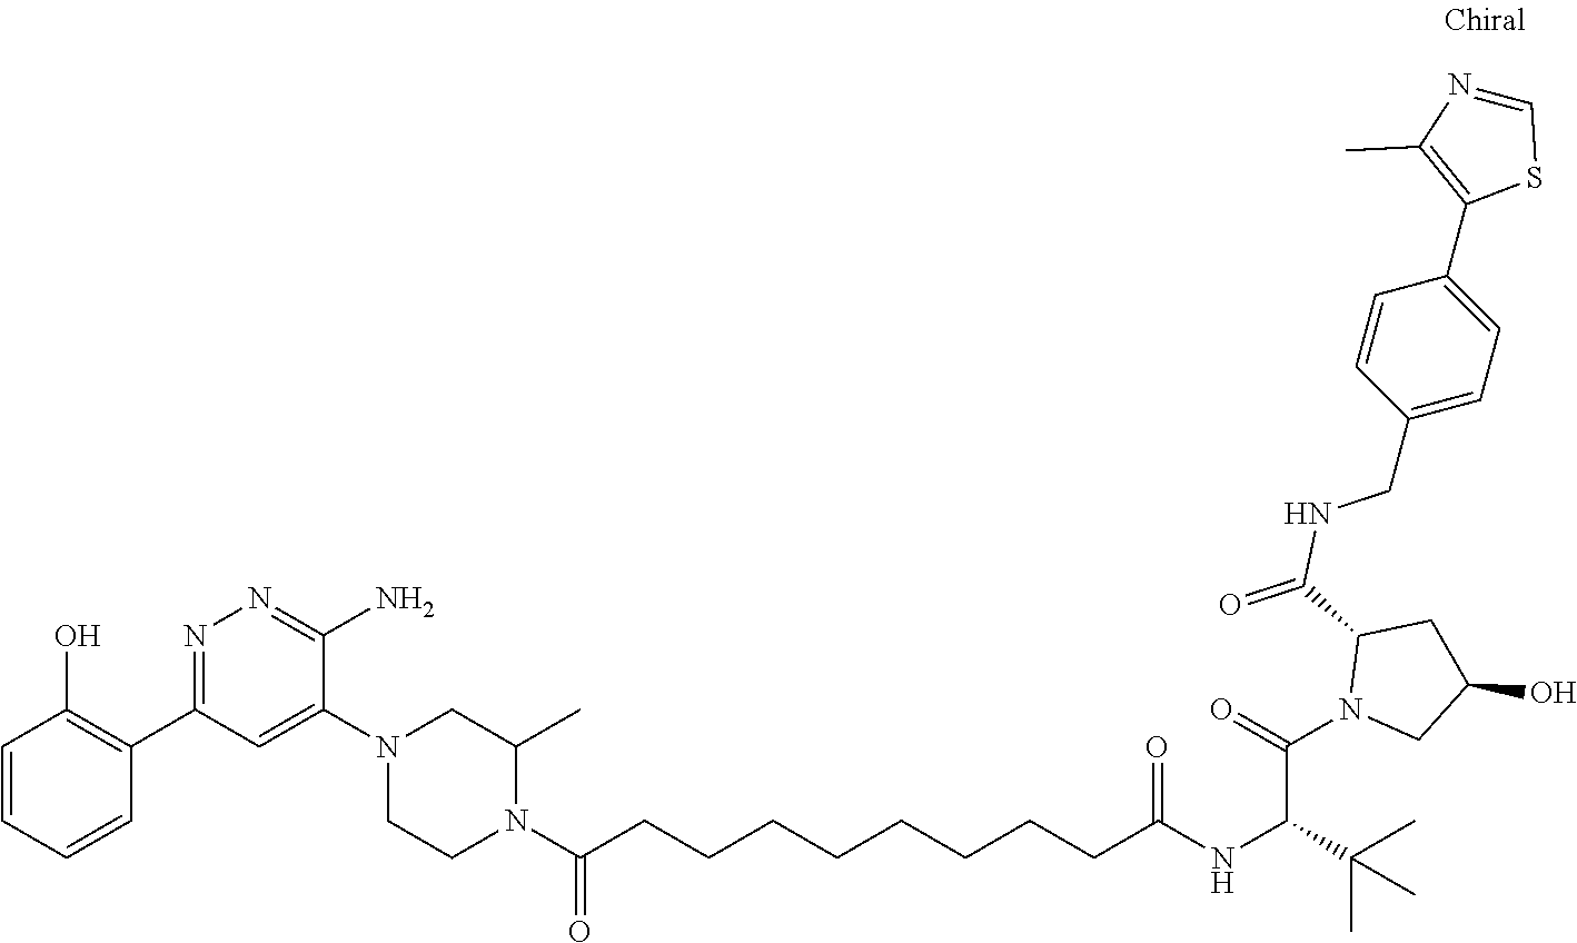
C1=CC=CC(C2=NN=C(N)C(N3CCN(C(CCCCCCCCC(NC(C(N4CC(O)CC4C(=O)NCC4=CC=C(C5=C(C)N=CS5)C=C4)=O)C(C)(C)C)=O)=O)C(C)C3)=C2)=C1O
